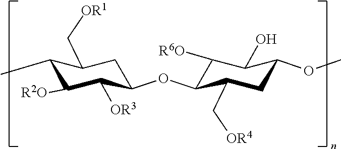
C1(C)C([R2O])C([OR3])C(OC2C([R6O])C(O)C(OC)CC2C[OR4])CC1C[OR1]
